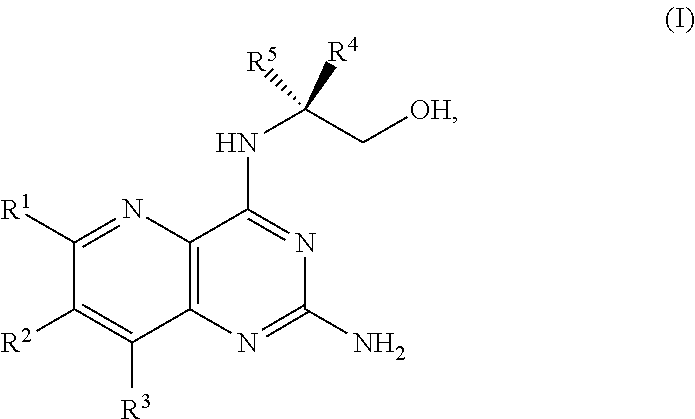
C1([R1])=NC2=C(C([R3])=C1[R2])N=C(N)N=C2NC([R5])(C[OH])[R4]
